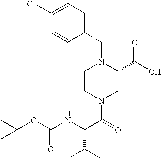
C1(CN2CCN(C(=O)C(NC(OC(C)(C)C)=O)C(C)C)CC2C(O)=O)=CC=C(Cl)C=C1
